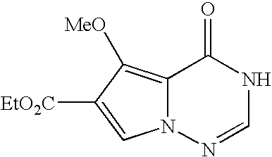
N12C(=C([MeO])C([EtO2C])=C1)C(=O)NC=N2
